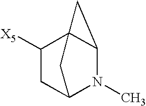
C12C3(C([X5])CC(N1C)C3)C2
